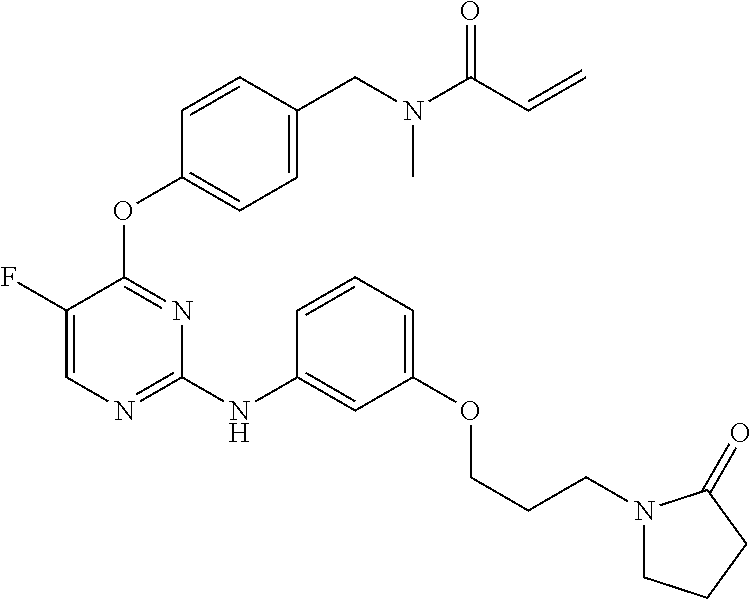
N(C1=NC=C(F)C(OC2=CC=C(CN(C(C=C)=O)C)C=C2)=N1)C1=CC(OCCCN2CCCC2=O)=CC=C1
